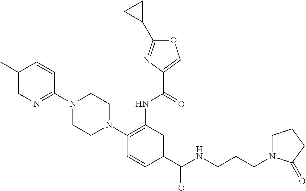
C1(C(NCCCN2CCCC2=O)=O)=CC(NC(=O)C2=COC(C3CC3)=N2)=C(N2CCN(C3=NC=C(C)C=C3)CC2)C=C1
